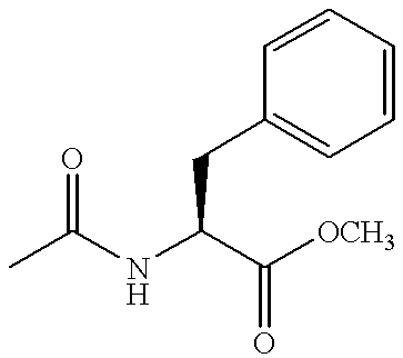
CC(NC(C([OCH3])=O)CC1=CC=CC=C1)=O
